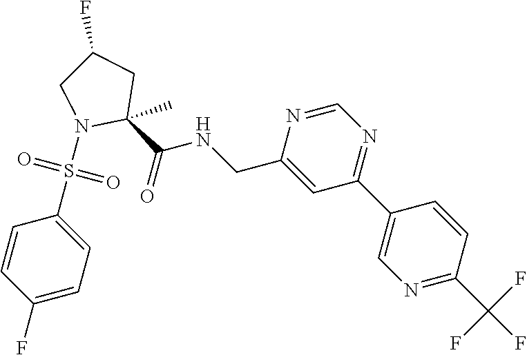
C(C1=CC(C2=CN=C(C(F)(F)F)C=C2)=NC=N1)NC(C1(C)CC(F)CN1S(C1=CC=C(F)C=C1)(=O)=O)=O
